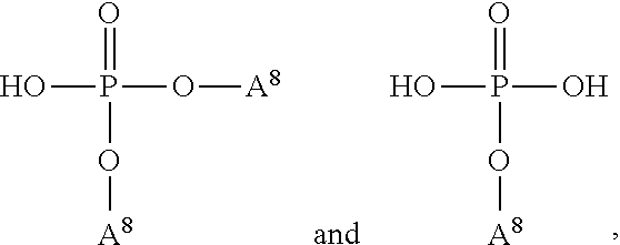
OP(O)(=O)O[A8].OP(O[A8])(=O)O[A8]
